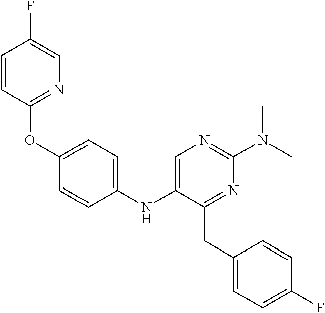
C1(OC2=CC=C(NC3=CN=C(N(C)C)N=C3CC3=CC=C(F)C=C3)C=C2)=NC=C(F)C=C1
